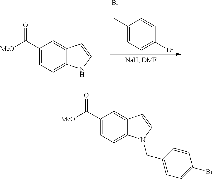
[MeO]C(C1=CC=C2C(=C1)C=CN2)=O.C1(CBr)=CC=C(Br)C=C1.[MeO]C(C1=CC=C2C(=C1)C=CN2CC1=CC=C(Br)C=C1)=O
